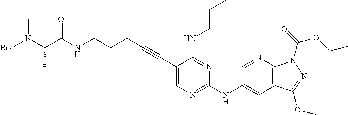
C(NCCCC#CC1=CN=C(NC2=CC3=C(N=C2)N(C(=O)OCC)N=C3OC)N=C1NCCC)(=O)C(N([Boc])C)C
